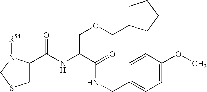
C1(C(NC(C(=O)NCC2=CC=C(OC)C=C2)COCC2CCCC2)=O)CSCN1[R54]
